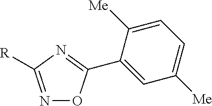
N1=C([R])N=C(C2=CC([Me])=CC=C2[Me])O1
